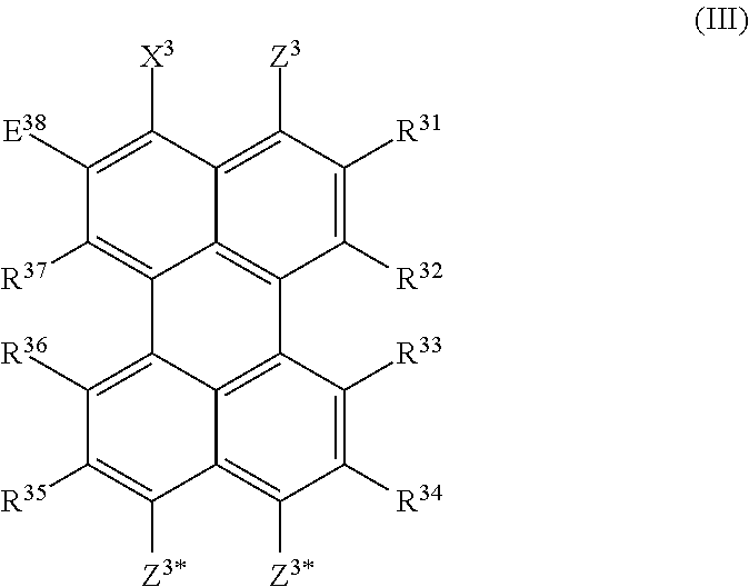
C1([R36])=C2C3=C(C([R33])=C([R34])C([Z3*])=C3C([Z3*])=C1[R35])C1=C3C2=C([R37])C([E38])=C([X3])C3=C([Z3])C([R31])=C1[R32]
